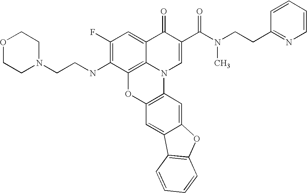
C12=C3C(=CC(F)=C1NCCN1CCOCC1)C(=O)C(C(=O)N(CCC1=NC=CC=C1)C)=CN3C1=C(O2)C=C2C(=C1)OC1=C2C=CC=C1
